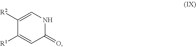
N1C=C([R2])C([R1])=CC1=O
